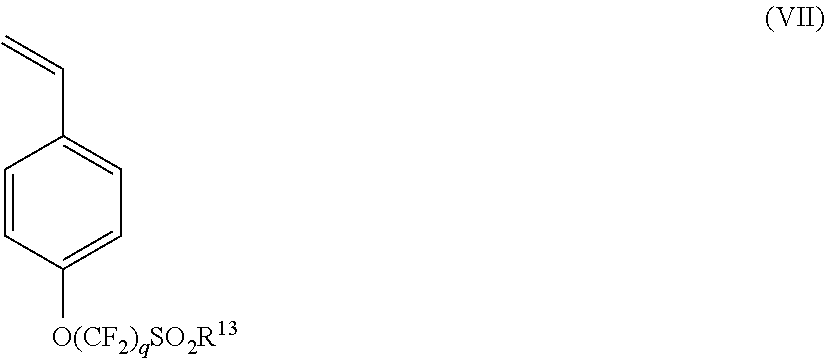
C1=CC([O(CF2)qSO2R13])=CC=C1C=C
